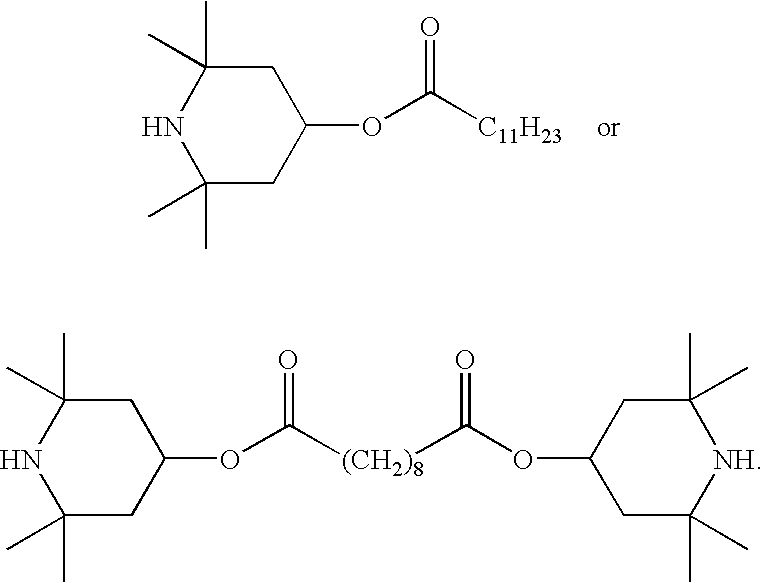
C1C(C)(C)NC(C)(C)CC1OC([C11H23])=O.C1C(C)(C)NC(C)(C)CC1OC([(CH2)8]C(OC1CC(C)(C)[NH]C(C)(C)C1)=O)=O
